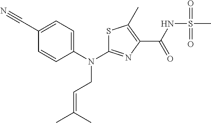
S1C(N(C2=CC=C(C#N)C=C2)CC=C(C)C)=NC(C(NS(C)(=O)=O)=O)=C1C
